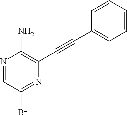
N1=CC(Br)=NC(C#CC2=CC=CC=C2)=C1N
